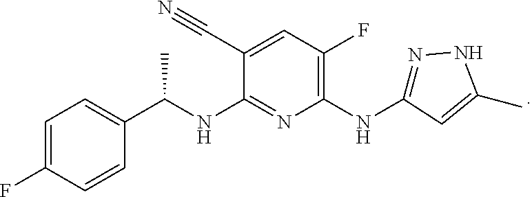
C1=C(F)C=CC(C(C)NC2=NC(NC3=NNC(C)=C3)=C(F)C=C2C#N)=C1
